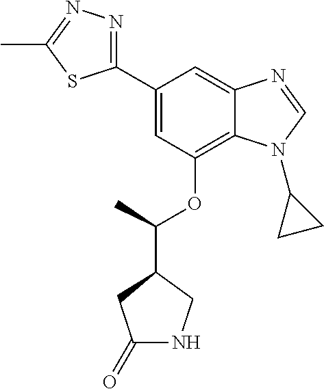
C1(C2=CC(OC(C3CC(=O)NC3)C)=C3C(=C2)N=CN3C2CC2)=NN=C(C)S1
